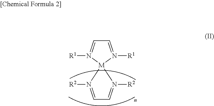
C1=N([R2])[M]2(N([R2])=C1)N([R1])=CC=N2[R1]
